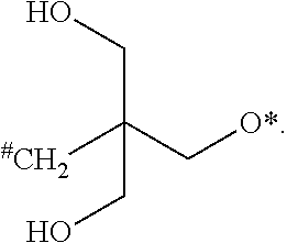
[#CH2]C(C[O*])(CO)CO
